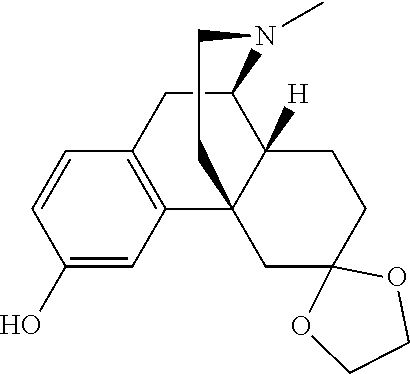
C1(O)=CC2=C(C=C1)CC1C3([H])C2(CC2(CC3)OCCO2)CCN1C
